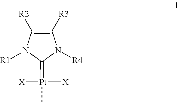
C1(=[Pt](C)([X])[X])N([R4])C([R3])=C([R2])N1[R1]
